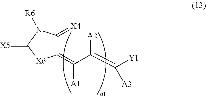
C1(=C([A1])C([A2])=C([Y1])[A3])C(=[X4])N([R6])C(=[X5])[X6]1
